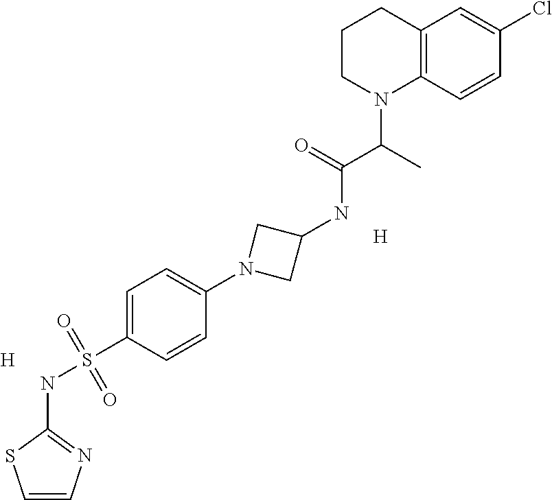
C1=CN=C(NS(C2=CC=C(N3CC(NC(=O)C(C)N4C5=C(CCC4)C=C(Cl)C=C5)C3)C=C2)(=O)=O)S1.[H].[H]
